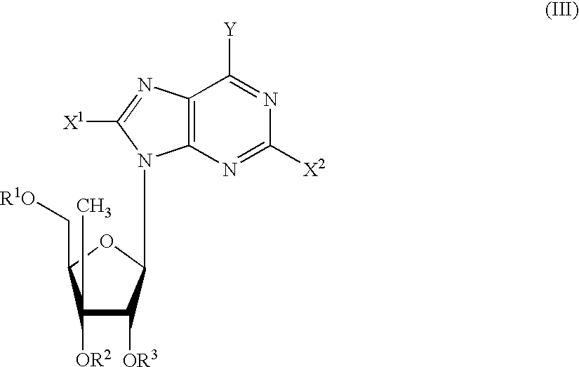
N1=C([Y])C2=C(N=C1[X2])N(C1OC(C[R1O])C([OR2])(C)C1[OR3])C([X1])=N2
